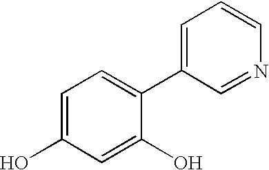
C1=C(O)C=C(O)C(C2=CC=CN=C2)=C1
